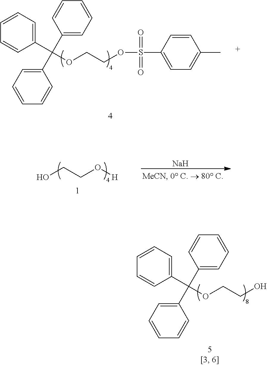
C1(C(OCCOS(=O)(=O)C2=CC=C(C)C=C2)(C2=CC=CC=C2)C2=CC=CC=C2)=CC=CC=C1.OCCO[H].[Na].C1(C(OCCO)(C2=CC=CC=C2)C2=CC=CC=C2)=CC=CC=C1
